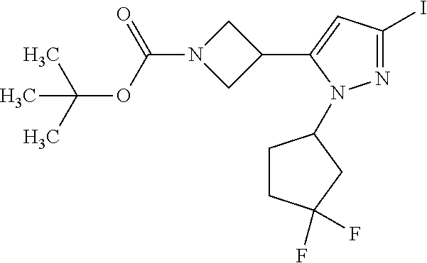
N1=C(I)C=C(C2CN(C(=O)OC(C)(C)C)C2)N1C1CCC(F)(F)C1
